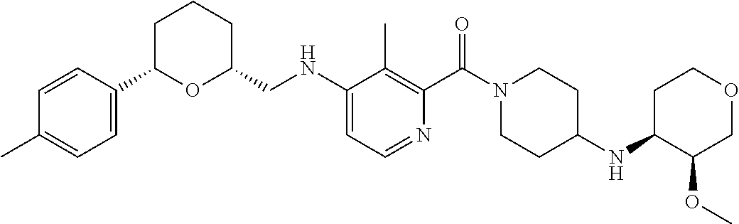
C1C(C2=CC=C(C)C=C2)OC(CNC2=CC=NC(C(N3CCC(NC4C(OC)COCC4)CC3)=O)=C2C)CC1
